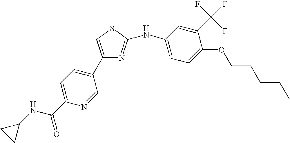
C1(C2=CC=C(C(=O)NC3CC3)N=C2)=CSC(NC2=CC=C(OCCCCC)C(C(F)(F)F)=C2)=N1
